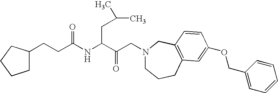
N1(CC(C(NC(CCC2CCCC2)=O)CC(C)C)=O)CCCC2=C(C1)C=CC(OCC1=CC=CC=C1)=C2
